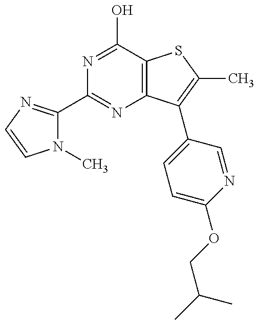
N1(C)C(C2=NC3=C(C(O)=N2)SC(C)=C3C2=CC=C(OCC(C)C)N=C2)=NC=C1
